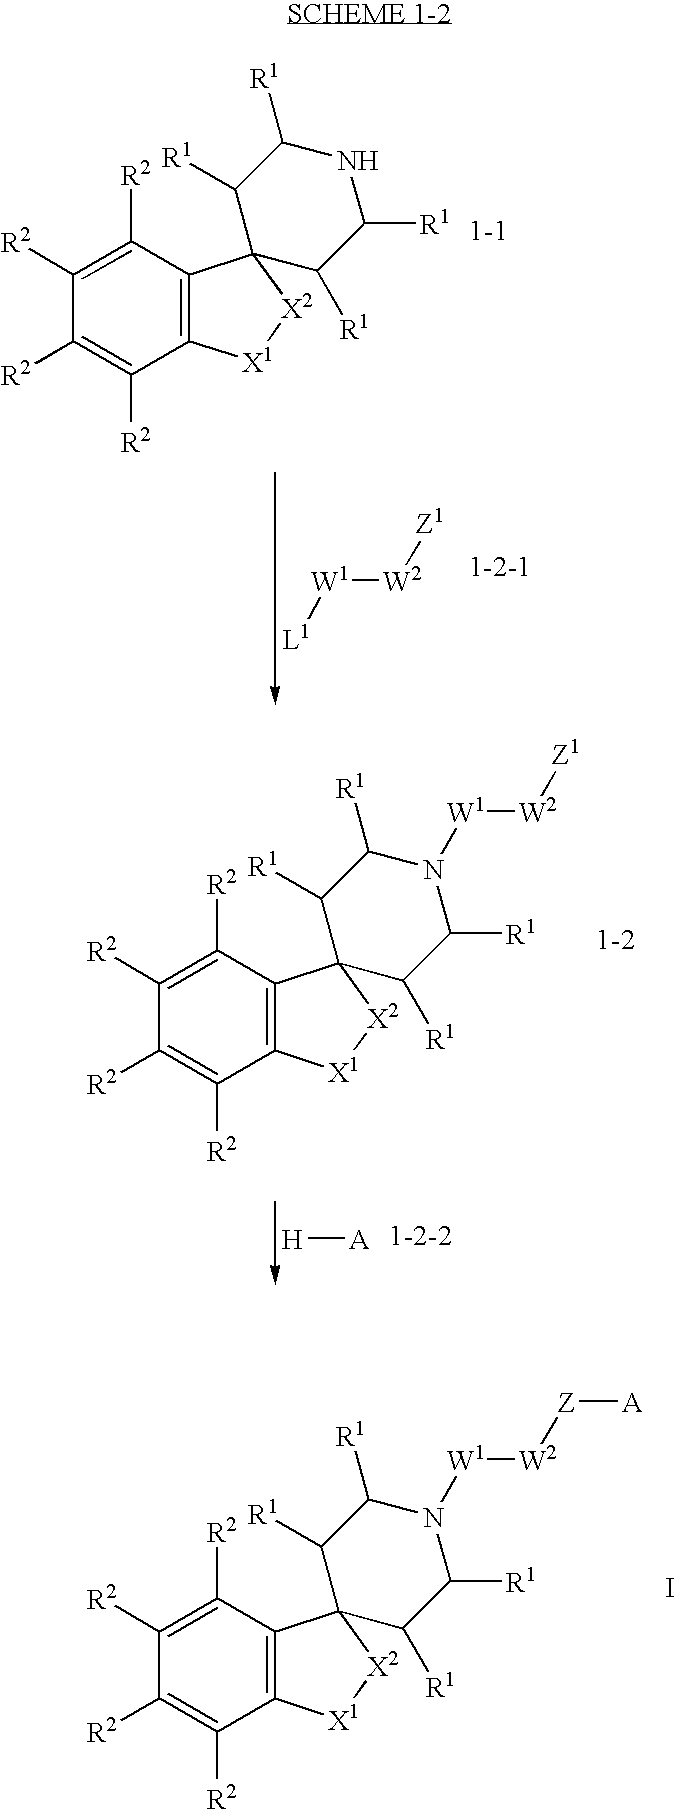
C1([R2])=C([R2])C2=C(C([R2])=C1[R2])[X1][X2]C21C([R1])C([R1])NC([R1])C1[R1].[L1][W1][W2][Z1].I.C1([R2])=C([R2])C2=C(C([R2])=C1[R2])[X1][X2]C21C([R1])C([R1])N([W1][W2][Z][A])C([R1])C1[R1].[1-2].C1([R2])=C([R2])C2=C(C([R2])=C1[R2])[X1][X2]C21C([R1])C([R1])N([W1][W2][Z1])C([R1])C1[R1].[H][A]
